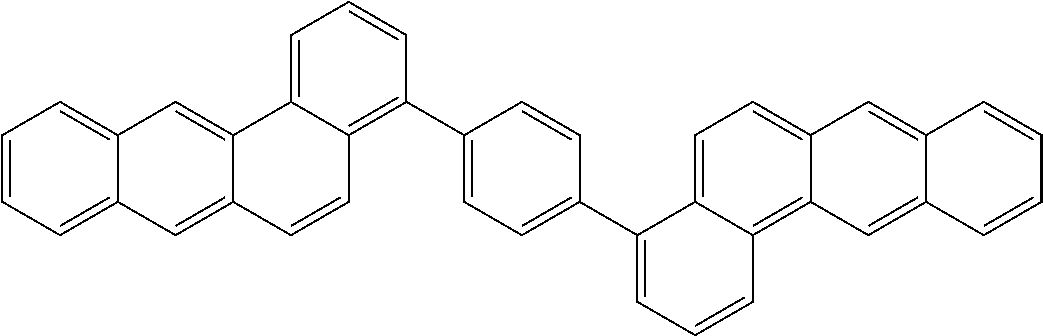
C1=CC=C2C(=C1)C=C1C(=C2)C=CC2=C(C3=CC=C(C4=CC=CC5=C6C(=CC=C54)C=C4C(=C6)C=CC=C4)C=C3)C=CC=C12
